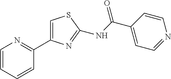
S1C=C(C2=NC=CC=C2)N=C1NC(C1=CC=NC=C1)=O
